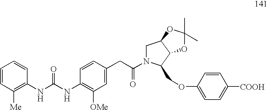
C1=CC([Me])=C(NC(NC2=C([OMe])C=C(CC(=O)N3CC4C(C3COC3=CC=C([COOH])C=C3)OC(C)(C)O4)C=C2)=O)C=C1
